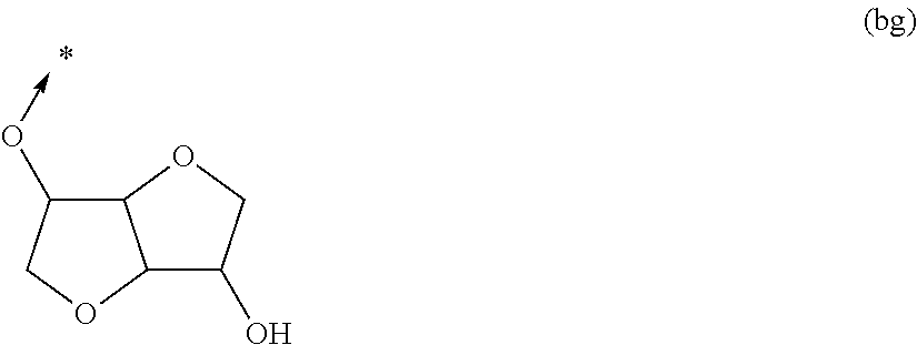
C12C(O->C)COC1C(O)CO2
